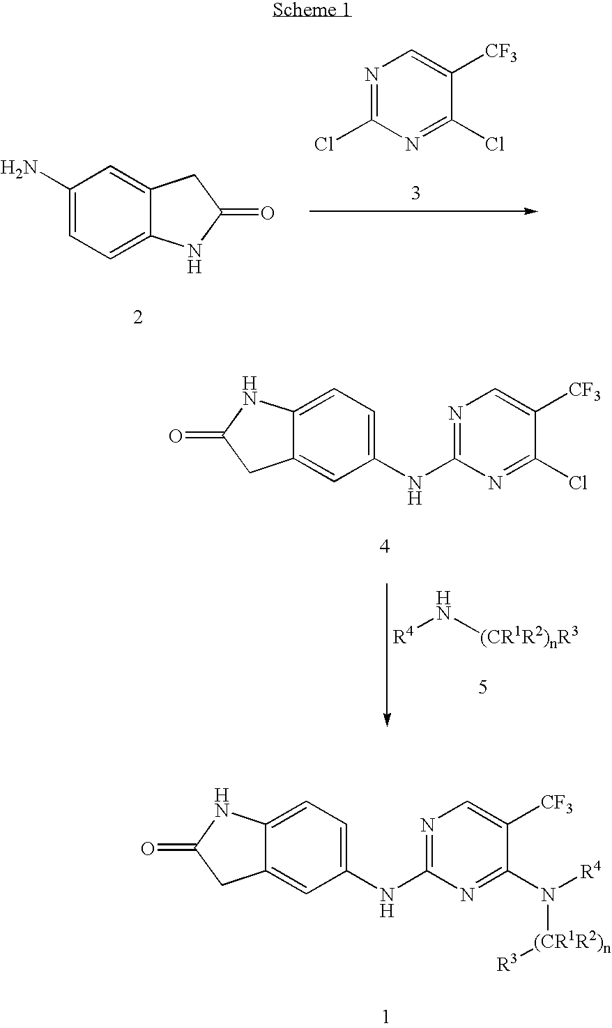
C1(N)=CC=C2C(=C1)CC(=O)N2.N1=C(Cl)N=C(Cl)C([CF3])=C1.C1=C(NC2=NC=C([CF3])C(Cl)=N2)C=C2C(=C1)NC(=O)C2.[R4]N[(CR1R2)nR3].C1=C(NC2=NC=C([CF3])C(N([R4])[(CR1R2)n][R3])=N2)C=C2C(=C1)NC(=O)C2
